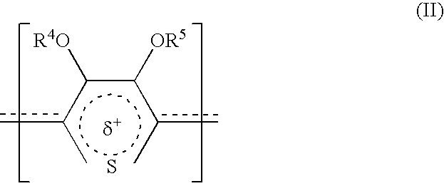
c(c(c(c)c)[R4O])(c(c)c)[OR5].S
